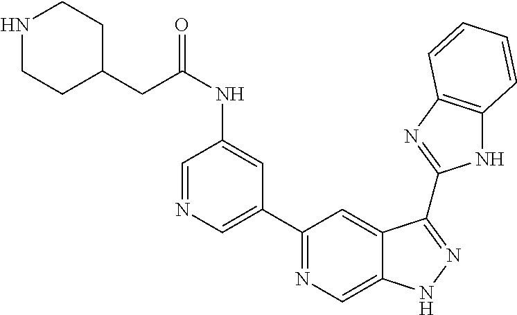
C1(C2=NC=C3C(=C2)C(C2=NC4=C(N2)C=CC=C4)=NN3)=CN=CC(NC(=O)CC2CCNCC2)=C1
